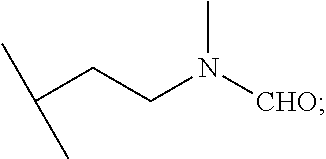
N(CCC(C)C)([CHO])C
